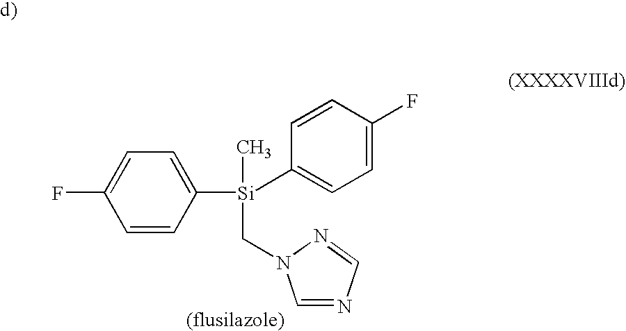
C1=CC([Si](C)(CN2C=NC=N2)C2=CC=C(F)C=C2)=CC=C1F
